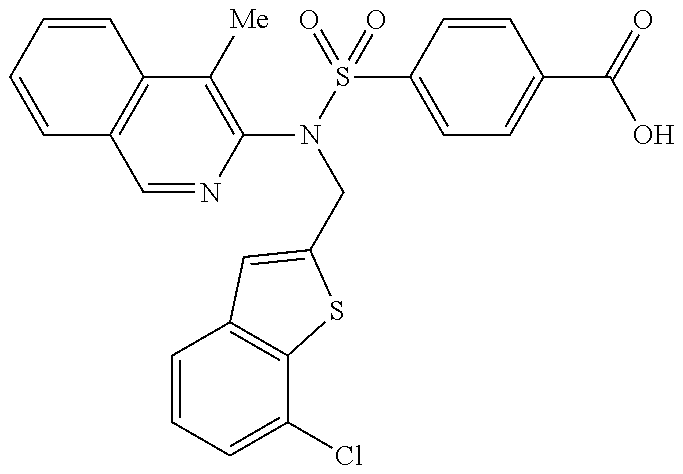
C1=CC=CC2=C1C=NC(N(S(=O)(C1=CC=C(C(=O)O)C=C1)=O)CC1=CC3=C(C(Cl)=CC=C3)S1)=C2[Me]
